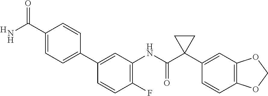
C1(F)=C(NC(C2(C3=CC4=C(C=C3)OCO4)CC2)=O)C=C(C2=CC=C(C(N)=O)C=C2)C=C1.[H]
